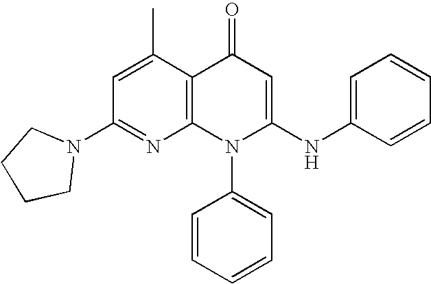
C1(N2CCCC2)=NC2=C(C(C)=C1)C(=O)C=C(NC1=CC=CC=C1)N2C1=CC=CC=C1
